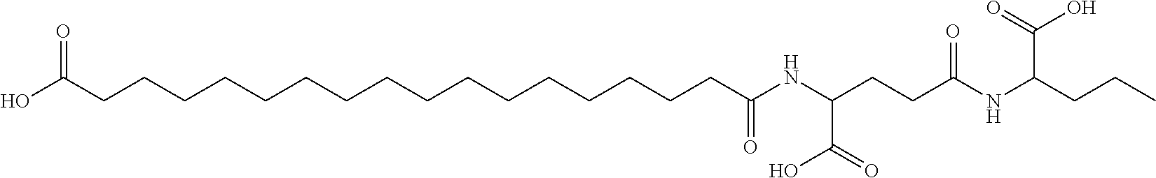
OC(CCCCCCCCCCCCCCCCC(NC(CCC(NC(CCC)C(=O)O)=O)C(=O)O)=O)=O
